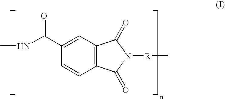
N(C(C1=CC2=C(C=C1)C(=O)N([R]C)C2=O)=O)C
